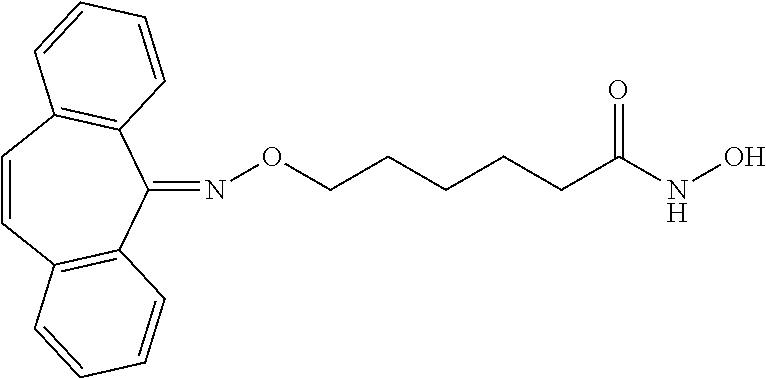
C1=CC2=C(C(=NOCCCCCC(NO)=O)C3=C1C=CC=C3)C=CC=C2
